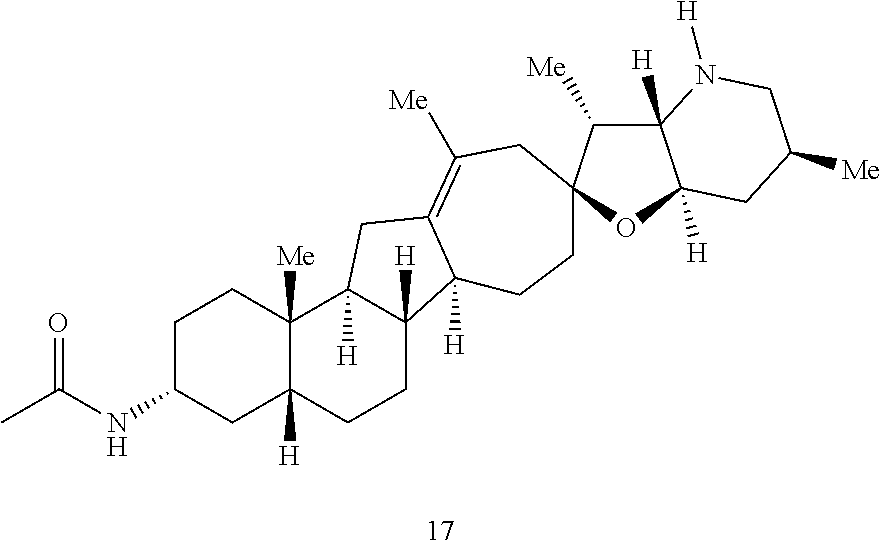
C1C(NC(=O)C)CC2([H])C([Me])(C1)C1([H])C([H])(CC2)C2([H])C(=C([Me])CC3(CC2)C([Me])C2([H])C([H])(O3)CC([Me])CN2[H])C1
